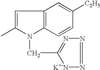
C1=C(C)N(CC2=NN=N[K+-N]2)C2=C1C=C([C2H5])C=C2
